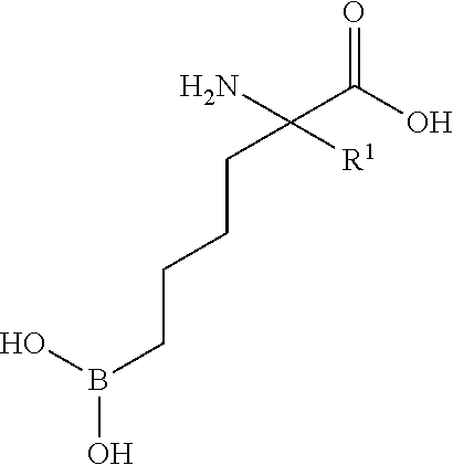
NC(C(O)=O)(CCCCB(O)O)[R1]
